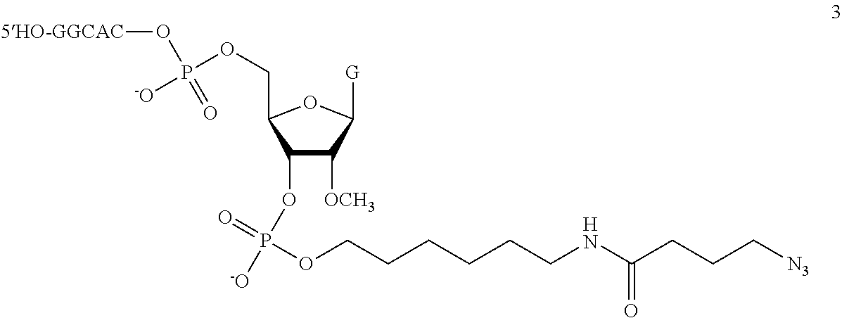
C1(OP([-O])(=O)OCCCCCCNC(CCC[N3])=O)C([OCH3])C([G])OC1COP([-O])(O[5HO-GGCAC])=O
